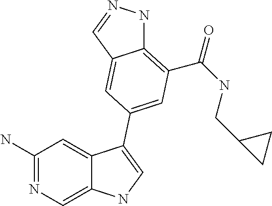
C1(N)=NC=C2C(=C1)C(C1=CC(C(=O)NCC3CC3)=C3NN=CC3=C1)=CN2
